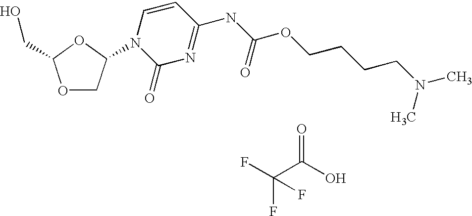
O1CC(N2C(=O)N=C(NC(OCCCCN(C)C)=O)C=C2)OC1CO.O=C(O)C(F)(F)F
